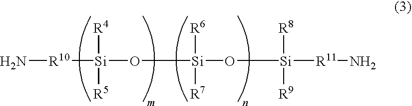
N[R10][Si](O[Si](O[Si]([R11]N)([R8])[R9])([R6])[R7])([R4])[R5]
